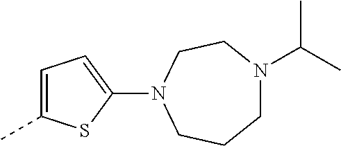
N1(C(C)C)CCCN(C2=CC=C(C)S2)CC1
